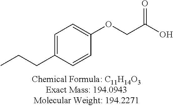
C1=C(CCC)C=CC(OCC(O)=O)=C1
